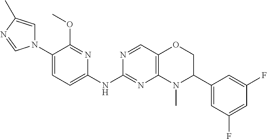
C1(N2C=C(C)N=C2)=CC=C(NC2=NC3=C(C=N2)OCC(C2=CC(F)=CC(F)=C2)N3C)N=C1OC
